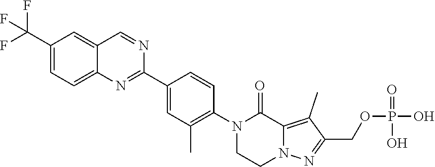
C1CN(C2=C(C)C=C(C3=NC4=CC=C(C(F)(F)F)C=C4C=N3)C=C2)C(=O)C2=C(C)C(COP(O)(=O)O)=NN12
